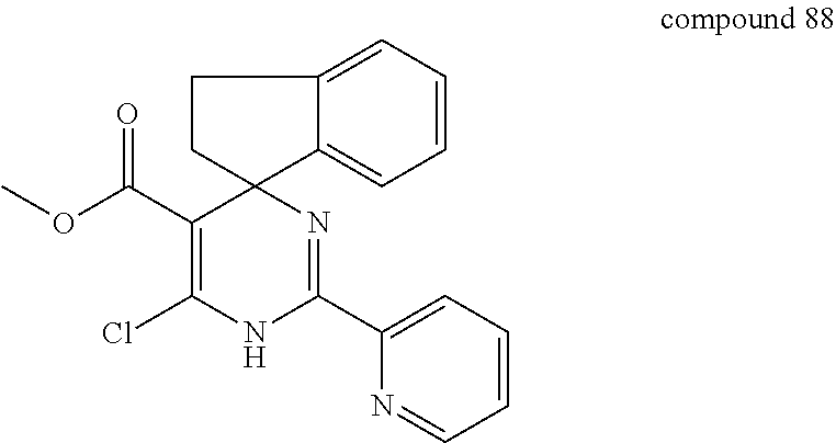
C1=C2C3(CCC2=CC=C1)C(C(OC)=O)=C(Cl)NC(C1=CC=CC=N1)=N3
